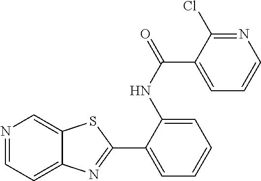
C1(C2=NC3=CC=NC=C3S2)=CC=CC=C1NC(C1=CC=CN=C1Cl)=O
